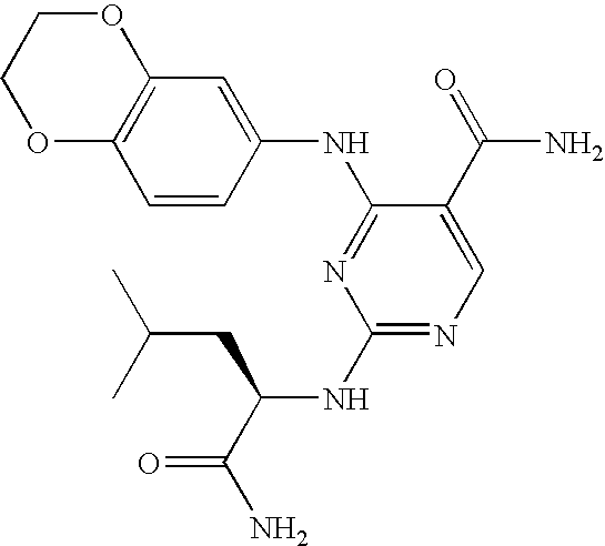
C12=C(C=CC(NC3=NC(NC(C(N)=O)CC(C)C)=NC=C3C(=O)N)=C1)OCCO2
